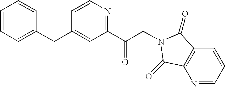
C1=CC=C(CC2=CC(C(CN3C(=O)C4=C(N=CC=C4)C3=O)=O)=NC=C2)C=C1
